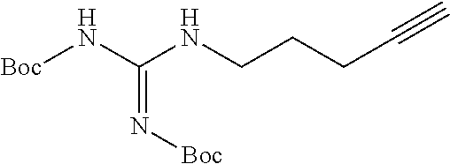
[Boc]NC(NCCCC#C)=N[Boc]
